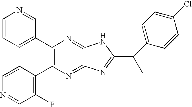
C1(C2=C(C3=C(F)C=NC=C3)N=C3C(=N2)NC(C(C)C2=CC=C(Cl)C=C2)=N3)=CC=CN=C1
